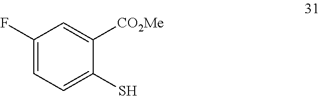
C1(F)=CC=C(S)C([CO2Me])=C1
